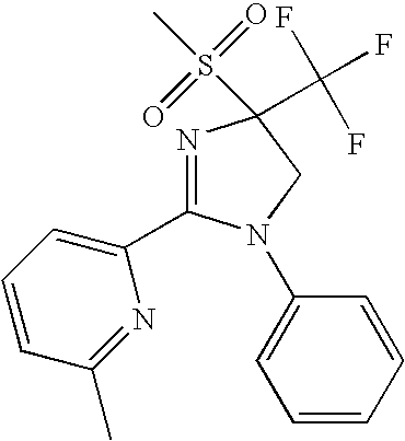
N1=C(C2=CC=CC(C)=N2)N(C2=CC=CC=C2)CC1(C(F)(F)F)S(=O)(=O)C
